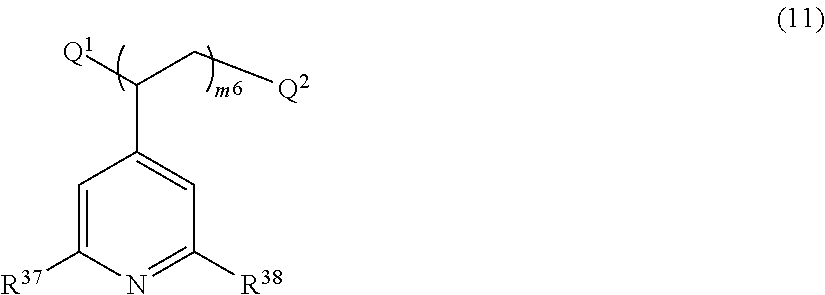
C1=C([R37])N=C([R38])C=C1C([Q1])C[Q2]
